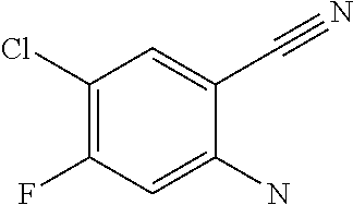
C1(Cl)=C(F)C=C(N)C(C#N)=C1
